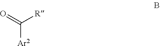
O=C([Ar2])[R]
